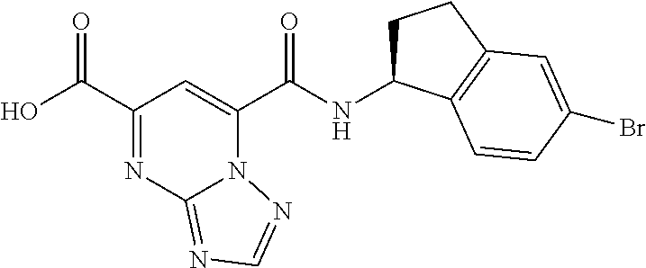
OC(=O)C1=NC2=NC=NN2C(C(=O)NC2CCC3=C2C=CC(Br)=C3)=C1
